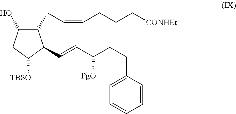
C1(O)C(CC=CCCC[CONHEt])C(C=CC(CCC2=CC=CC=C2)[PgO])C([TBSO])C1
